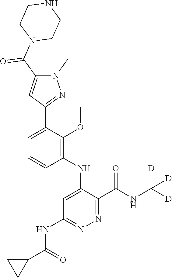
C1=CC=C(C2=NN(C)C(C(N3CCNCC3)=O)=C2)C(OC)=C1NC1=CC(NC(C2CC2)=O)=NN=C1C(NC([D])([D])[D])=O
